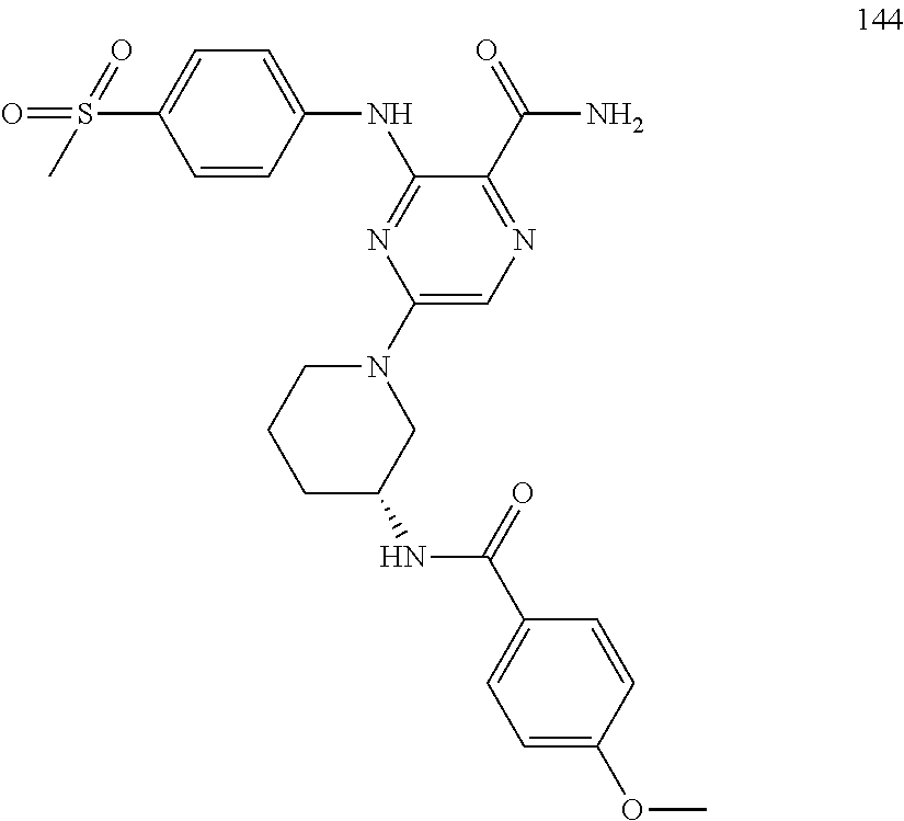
C1=CC(NC2=NC(N3CCCC(NC(C4=CC=C(OC)C=C4)=O)C3)=CN=C2C(=O)N)=CC=C1S(=O)(=O)C
